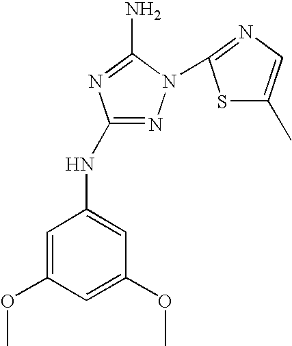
N1=C(NC2=CC(OC)=CC(OC)=C2)N=C(N)N1C1=NC=C(C)S1
